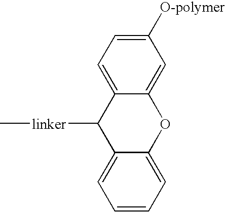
C1=C2C(=CC([O-polymer])=C1)OC1=CC=CC=C1C2[linker]C
